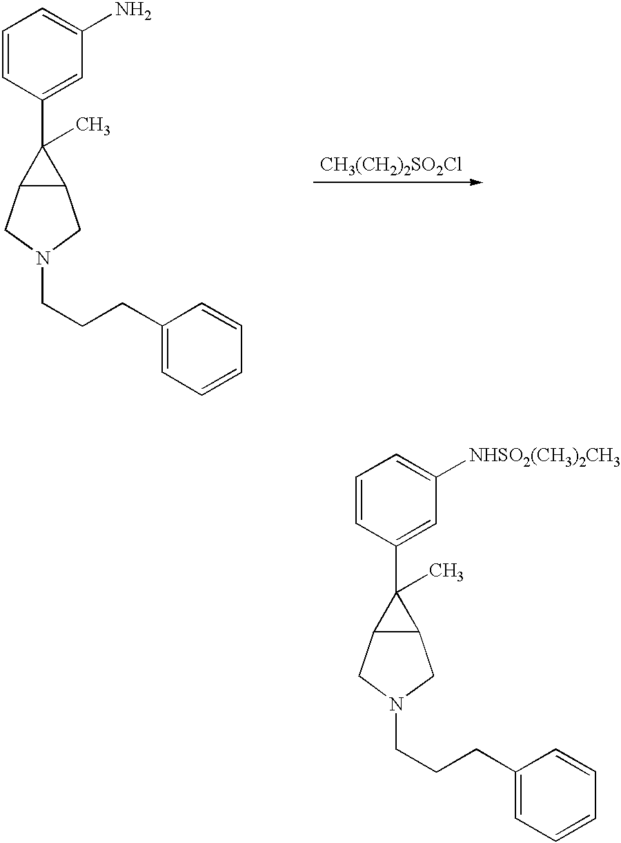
C1=CC(C2(C)C3C2CN(CCCC2=CC=CC=C2)C3)=CC(N)=C1.[CH3(CH2)2SO2Cl].C1=CC(C2(C)C3C2CN(CCCC2=CC=CC=C2)C3)=CC([NHSO2(CH3)2CH3])=C1
